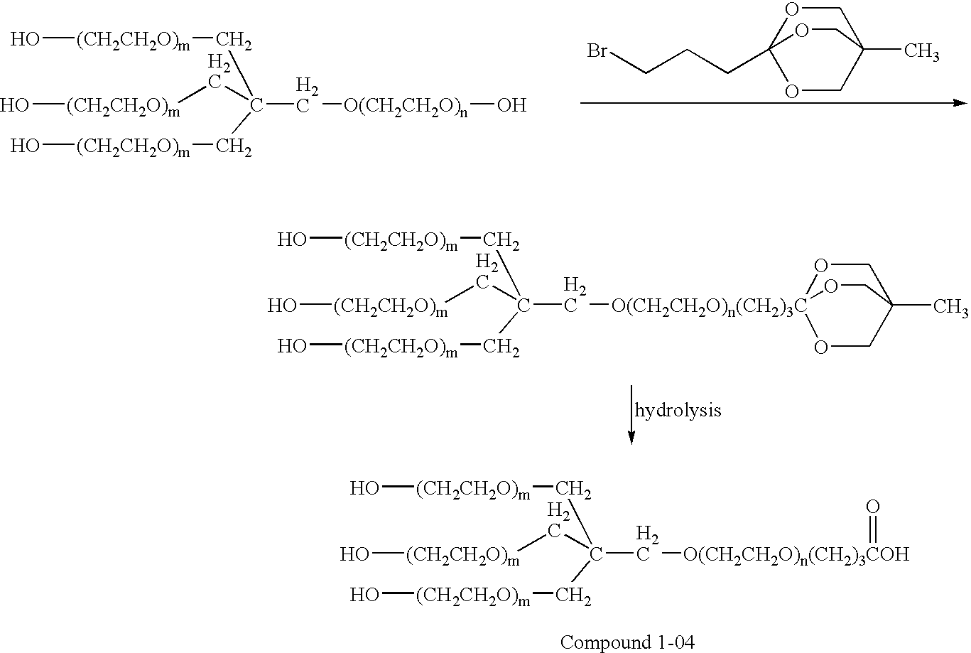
O[(CH2CH2O)m]CC(C[(CH2CH2O)m]O)(C[(CH2CH2O)m]O)C[O(CH2CH2O)n]O.O1CC2(C)COC1(CCCBr)OC2.O[(CH2CH2O)m]CC(C[(CH2CH2O)m]O)(C[(CH2CH2O)m]O)C[O(CH2CH2O)n(CH2)3C]12OCC(C)(CO1)CO2.O[(CH2CH2O)m]CC(C[(CH2CH2O)m]O)(C[(CH2CH2O)m]O)C[O(CH2CH2O)n(CH2)3COH]=O
